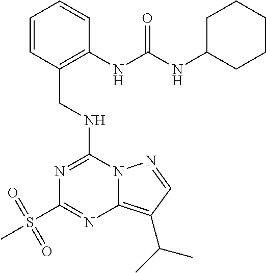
C1=CC(CNC2=NC(S(C)(=O)=O)=NC3=C(C(C)C)C=NN23)=C(NC(NC2CCCCC2)=O)C=C1
